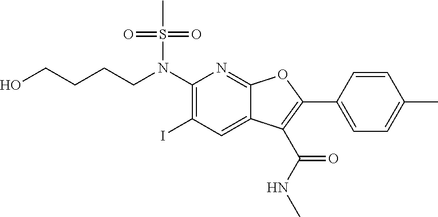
C(CN(C1=C(I)C=C2C(=N1)OC(C1=CC=C(C)C=C1)=C2C(NC)=O)S(C)(=O)=O)CCO
